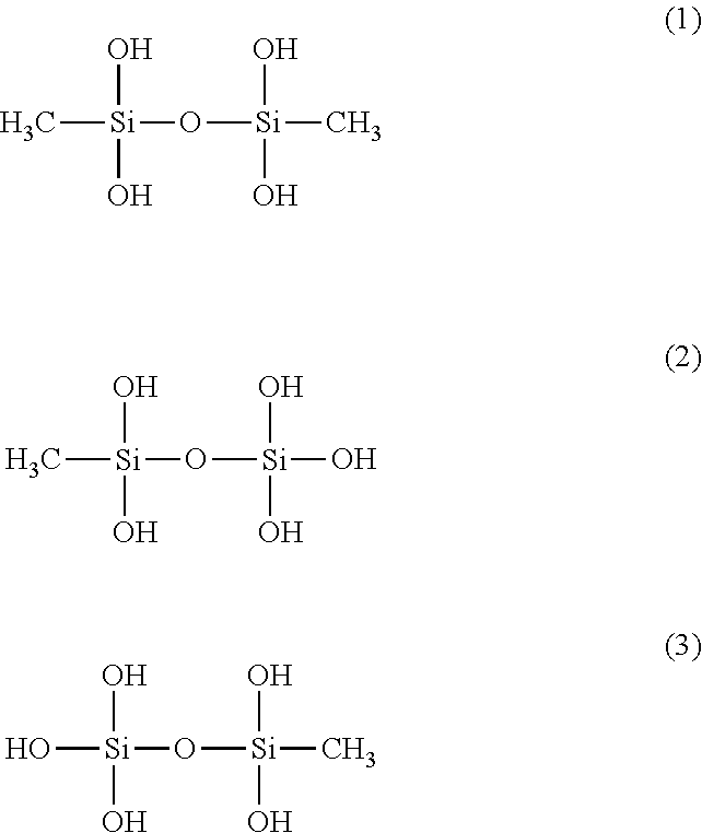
O[Si](C)(O)O[Si](O)(O)C.O[Si](C)(O)O[Si](O)(O)O.O[Si](O)(O)O[Si](O)(O)C
